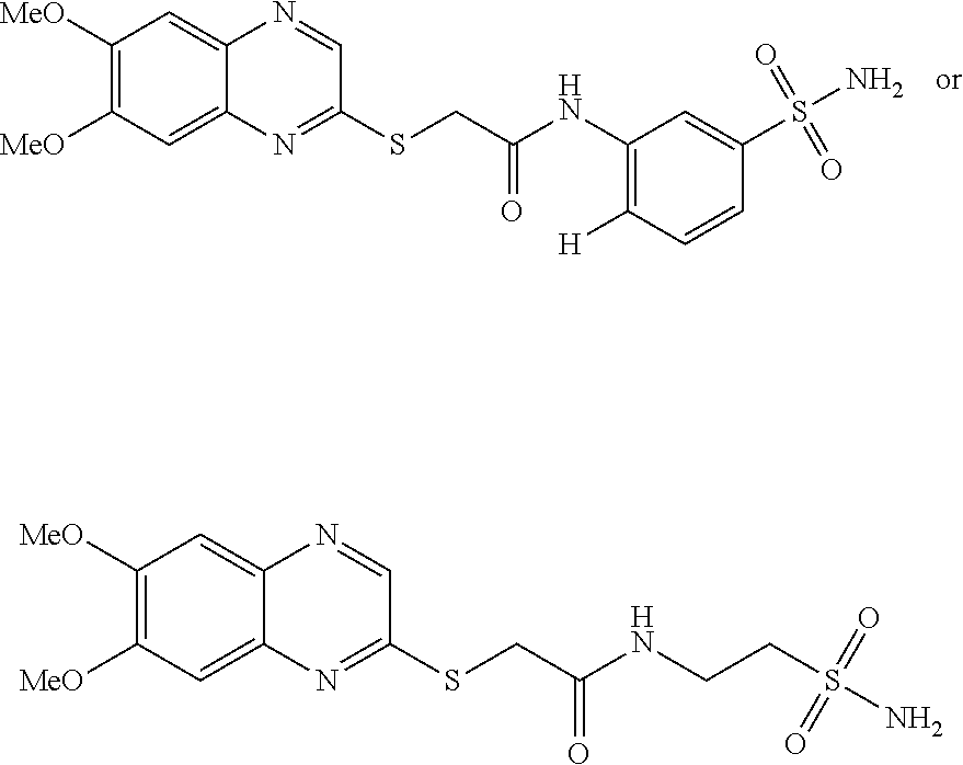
C1([MeO])=C([MeO])C=C2C(=C1)N=CC(SCC(NC1=C([H])C=CC(S(N)(=O)=O)=C1)=O)=N2.C1([MeO])=C([MeO])C=C2C(=C1)N=CC(SCC(NCCS(N)(=O)=O)=O)=N2
